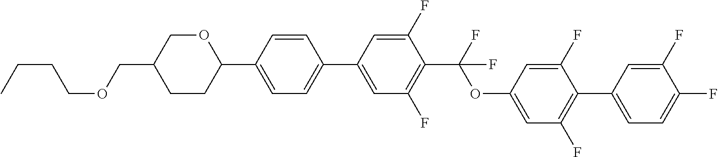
CCCCOCC1CCC(C2=CC=C(C3=CC(F)=C(C(F)(OC4=CC(F)=C(C5=CC=C(F)C(F)=C5)C(F)=C4)F)C(F)=C3)C=C2)OC1
